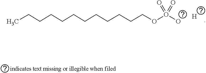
CCCCCCCCCCCCOO(O)(=O)=O.[H]
